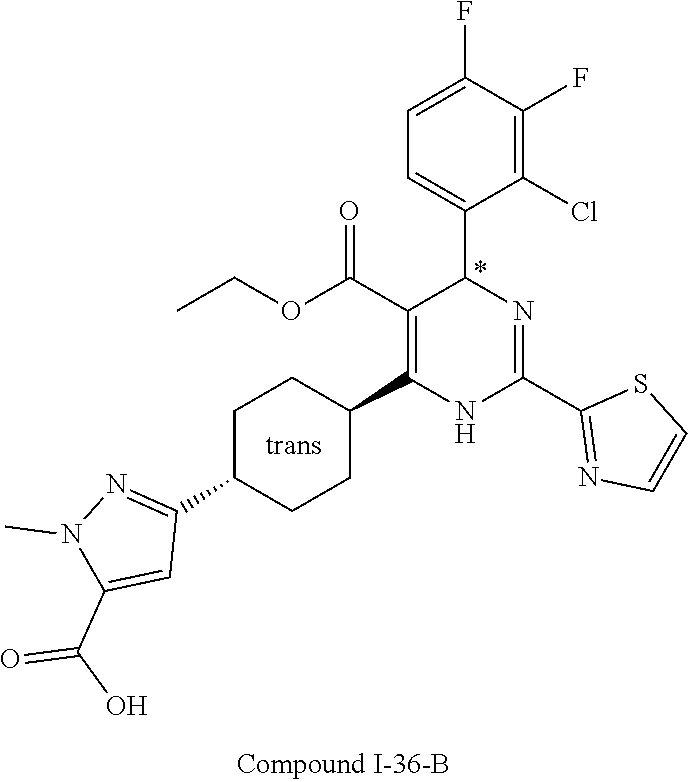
C1(F)=C(Cl)C(C2N=C(C3=NC=CS3)NC(C3CCC(C4=NN(C)C(C(O)=O)=C4)CC3)=C2C(OCC)=O)=CC=C1F
